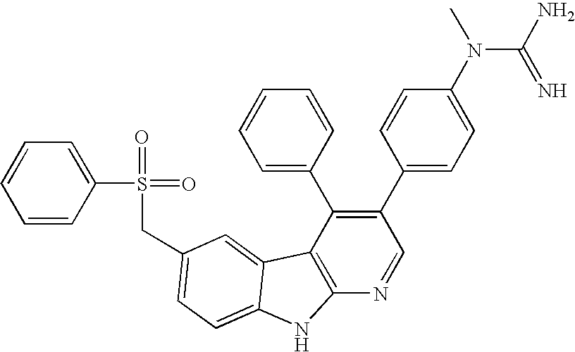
C(C1=CC=C2C(=C1)C1=C(N=CC(C3=CC=C(N(C(N)=N)C)C=C3)=C1C1=CC=CC=C1)N2)S(=O)(=O)C1=CC=CC=C1
